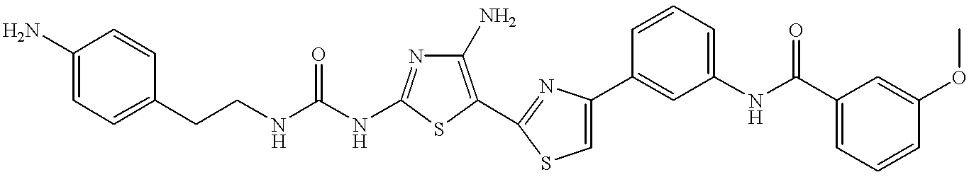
C(NC1=NC(N)=C(C2=NC(C3=CC(NC(C4=CC=CC(OC)=C4)=O)=CC=C3)=CS2)S1)(NCCC1=CC=C(N)C=C1)=O
